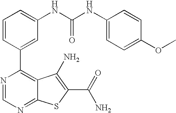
C1(C2=CC(NC(NC3=CC=C(OC)C=C3)=O)=CC=C2)=C2C(=NC=N1)SC(C(N)=O)=C2N
